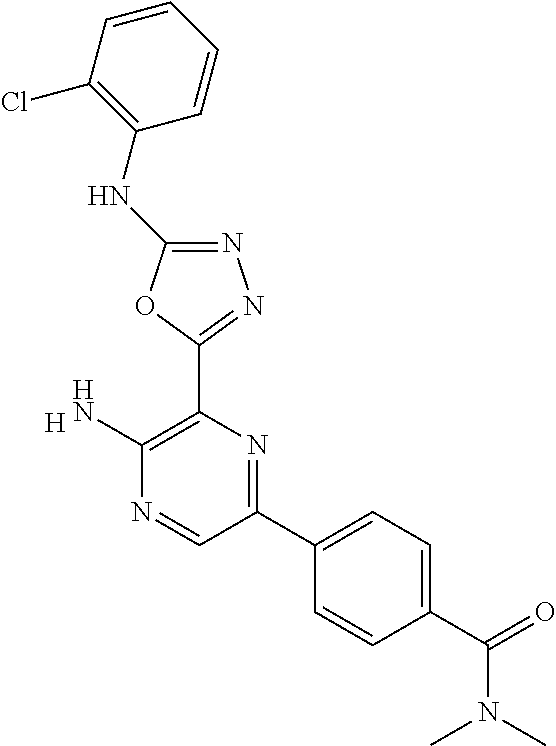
[H].C1(N)=C(C2=NN=C(NC3=C(Cl)C=CC=C3)O2)N=C(C2=CC=C(C(N(C)C)=O)C=C2)C=N1
